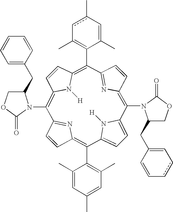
C1=CC2=C(C3=C(C)C=C(C)C=C3C)C3=CC=C(N3[H])C(N3C(CC4=CccC=C4)COC3=O)=C3C=CC(=N3)C(C3=C(C)cc(C)C=C3C)=C3C=CC(=C(N4C(CC5=CC=CC=C5)COC4=O)C1=N2)N3[H]
